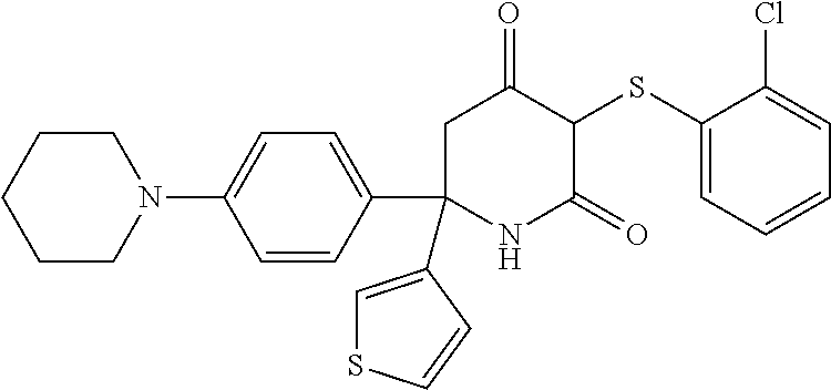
C1(SC2C(=O)CC(C3=CC=C(N4CCCCC4)C=C3)(C3=CSC=C3)NC2=O)=CC=CC=C1Cl
